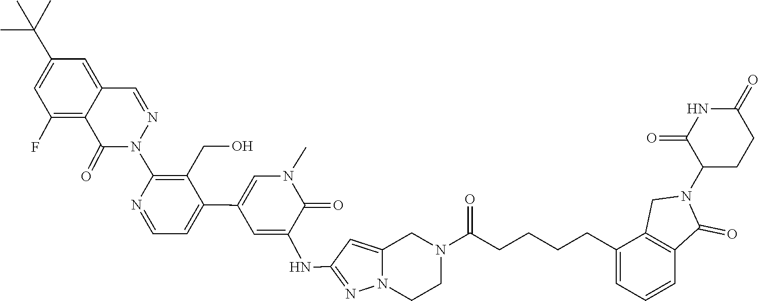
C1CN2N=C(NC3=CC(C4=CC=NC(N5N=CC6=CC(C(C)(C)C)=CC(F)=C6C5=O)=C4CO)=CN(C)C3=O)C=C2CN1C(CCCCC1=CC=CC2=C1CN(C1CCC(=O)NC1=O)C2=O)=O
